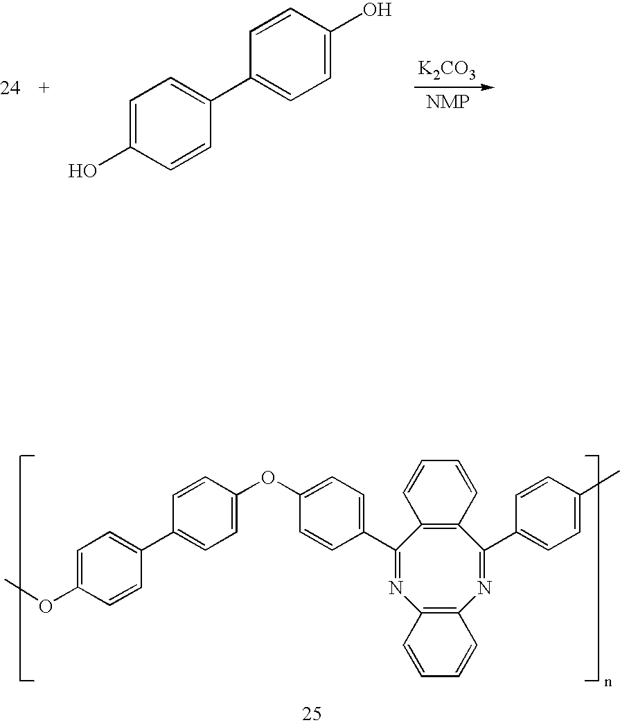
C1=CC(O)=CC=C1C1=CC=C(O)C=C1.[K2CO3].C1(C2=CC=C(OC3=CC=C(C4=CC=C(OC)C=C4)C=C3)C=C2)=NC2=C(N=C(C3=CC=C(C)C=C3)C3=C1C=CC=C3)C=CC=C2
